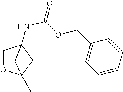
C1OC2(C)CC1(NC(OCC1=CC=CC=C1)=O)C2
